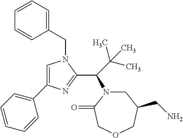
C1(CN2C=C(C3=CC=CC=C3)N=C2C(C(C)(C)C)N2CC(CN)COCC2=O)=CC=CC=C1
